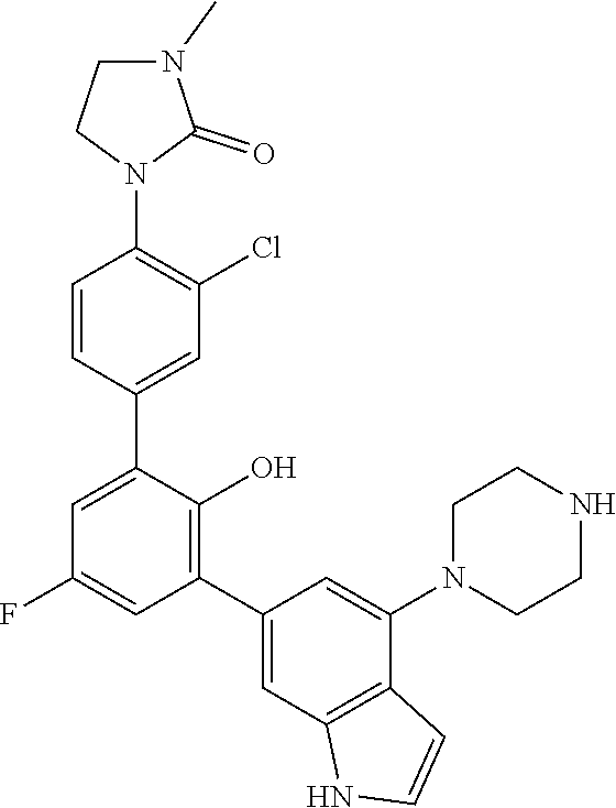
C1CN(C2=CC(C3=C(O)C(C4=CC(Cl)=C(N5CCN(C)C5=O)C=C4)=CC(F)=C3)=CC3=C2C=CN3)CCN1
